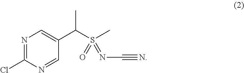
N1=C(Cl)N=CC(C(S(C)(=O)=NC#N)C)=C1
